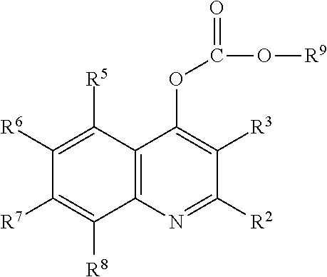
C1([R6])=C([R5])C2=C(C([R8])=C1[R7])N=C([R2])C([R3])=C2OC(O[R9])=O
